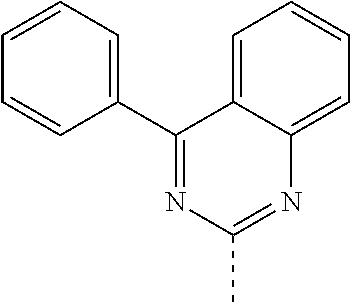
C1(C2=CC=CC=C2)=NC(C)=NC2=CC=CC=C12
